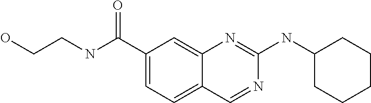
OCCNC(C1=CC=C2C(=C1)N=C(NC1CCCCC1)N=C2)=O
